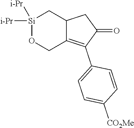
[Si]1([i-Pr])([i-Pr])OCC2=C(C3=CC=C([CO2Me])C=C3)C(=O)CC2C1
